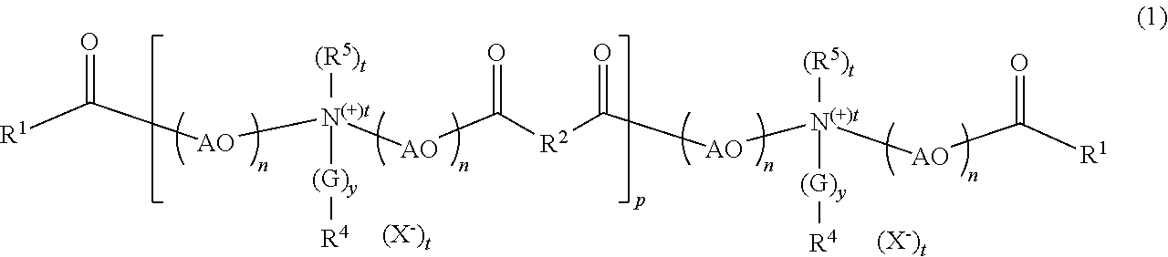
[R1]C([AO][N(+)t]([AO]C([R2]C([AO][N(+)t]([AO]C([R1])=O)([(R5)t])[(G)y][R4])=O)=O)([(R5)t])[(G)y][R4])=O
